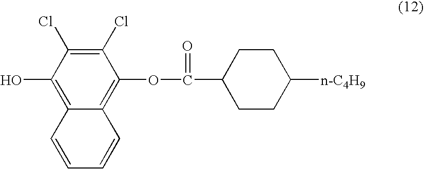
C12=C(OC(=O)C3CCC([n-C4H9])CC3)C(Cl)=C(Cl)C(O)=C1C=CC=C2
